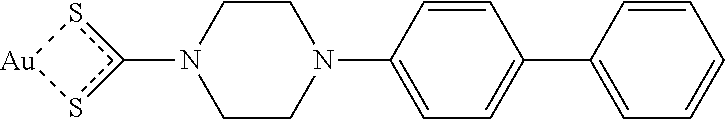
C1CN(C2=CC=C(C3=CC=CC=C3)C=C2)CCN1c1s[Au]s1
